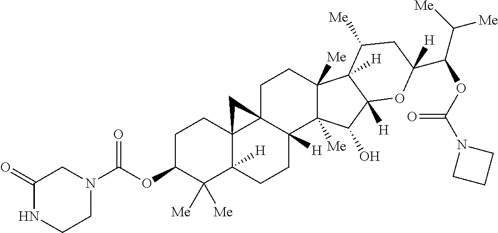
C1C23C4(C([H])(CCC2([H])C2([Me])C([Me])(C1)C1([H])C([Me])CC(C(OC(=O)N5CCC5)C([Me])[Me])([H])OC1([H])C2O)C([Me])([Me])C(OC(=O)N1CC(=O)NCC1)CC4)C3
